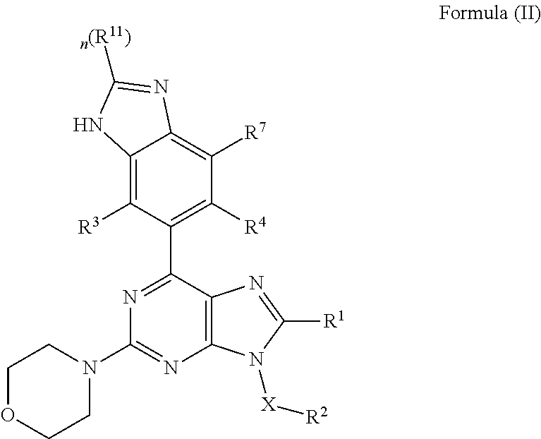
C12=C([R3])C(C3=NC(N4CCOCC4)=NC4=C3N=C([R1])N4[X][R2])=C([R4])C([R7])=C1N=C([n(R11)])N2
